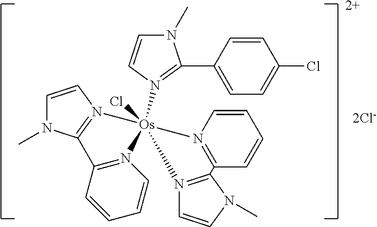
[2+].N1(C)C=CN([Os]23(Cl)(N4=C(N(C)C=C4)C4=N2C=CC=C4)N2=C(C=CC=C2)C2=N3C=CN2C)=C1C1=CC=C(Cl)C=C1.[2Cl-]
